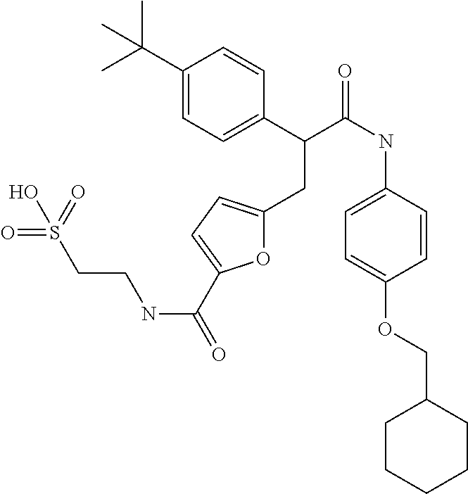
C1CCCCC1COC1=CC=C(NC(C(C2=CC=C(C(C)(C)C)C=C2)CC2=CC=C(C(NCCS(=O)(O)=O)=O)O2)=O)C=C1
